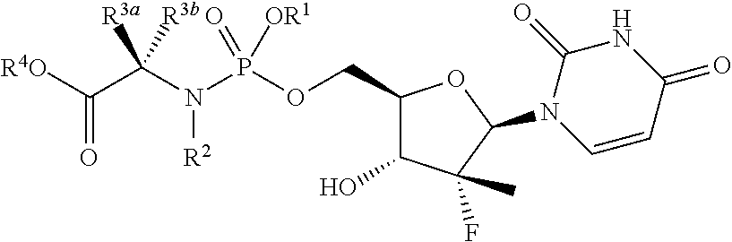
[R4O]C(C(N(P(OCC1C(O)C(F)(C)C(N2C=CC(=O)NC2=O)O1)(=O)[OR1])[R2])([R3a])[R3b])=O
